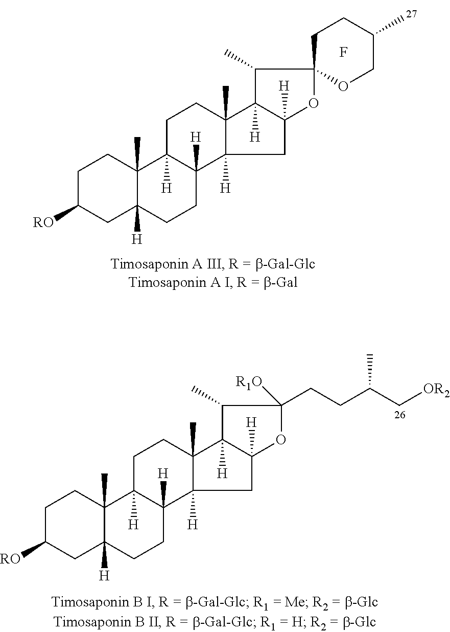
C1C([RO])CC2([H])C(C)(C1)C1([H])C([H])(CC2)C2([H])CC3([H])C([H])(C2(C)CC1)C(C)C1(O3)OCC(C)CC1.F.C1C([RO])CC2([H])C(C)(C1)C1([H])C([H])(CC2)C2([H])CC3([H])C([H])(C2(C)CC1)C(C)C(CCC(C[OR2])C)([R1O])O3
